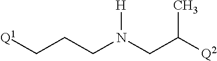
C(CCN(CC([Q2])C)[H])[Q1]
